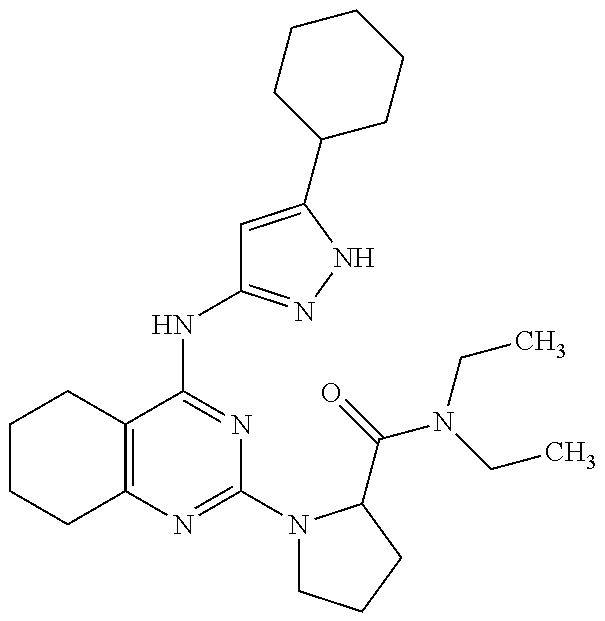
C12=C(C(NC3=NNC(C4CCCCC4)=C3)=NC(N3CCCC3C(=O)N(CC)CC)=N1)CCCC2
